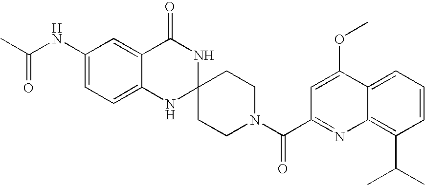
C1(NC(C)=O)=CC=C2C(=C1)C(=O)NC1(N2)CCN(C(=O)C2=NC3=C(C(C)C)C=CC=C3C(OC)=C2)CC1
